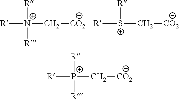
[R][N+]([R])([R])C[CO2].[R][S+]([R])C[CO2].[R][P+]([R])([R])C[CO2]
